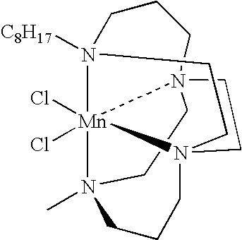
C1CN2(C)[Mn]34(Cl)(Cl)N5([C8H17])CCCN13CCN4(CCC2)CC5
